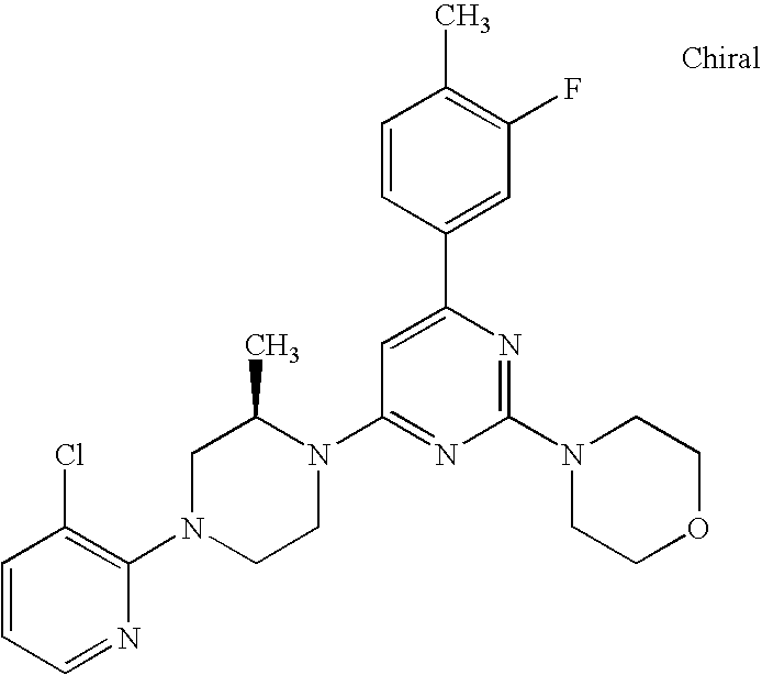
C1=CC=NC(N2CCN(C3=NC(N4CCOCC4)=NC(C4=CC(F)=C(C)C=C4)=C3)C(C)C2)=C1Cl
